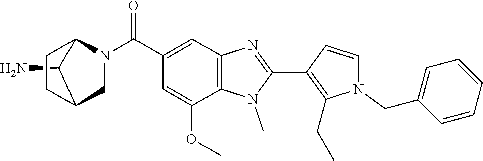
C1(N)C2CN(C(C3=CC4=C(N(C)C(C5=C(CC)N(CC6=CC=CC=C6)C=C5)=N4)C(OC)=C3)=O)C1CC2
